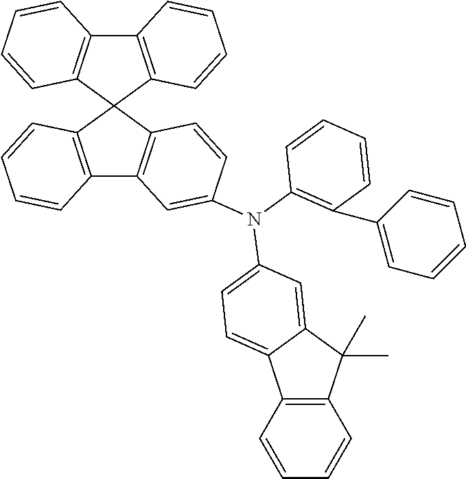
C12=C(C3(C4=C1C=C(N(C1=CC=C5C6=C(C(C)(C)C5=C1)C=CC=C6)C1=C(C5=CC=CC=C5)C=CC=C1)C=C4)C1=C(C4=C3C=CC=C4)C=CC=C1)C=CC=C2
